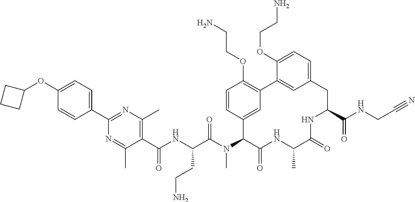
C1(C(NC(C(N(C2C(=O)NC(C)C(=O)NC(C(NCC#N)=O)CC3=CC=C(OCCN)C(=C3)C3=C(OCCN)C=CC2=C3)C)=O)CCN)=O)=C(C)N=C(C2=CC=C(OC3CCC3)C=C2)N=C1C
